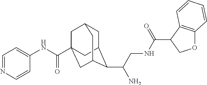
C1C2C(C(CNC(C3COC4=C3C=CC=C4)=O)N)C3CC(C(NC4=CC=NC=C4)=O)(CC1C3)C2
